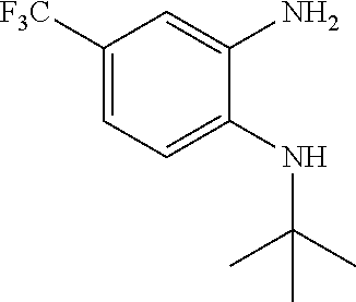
C1([F3C])=CC=C(NC(C)(C)C)C(N)=C1
